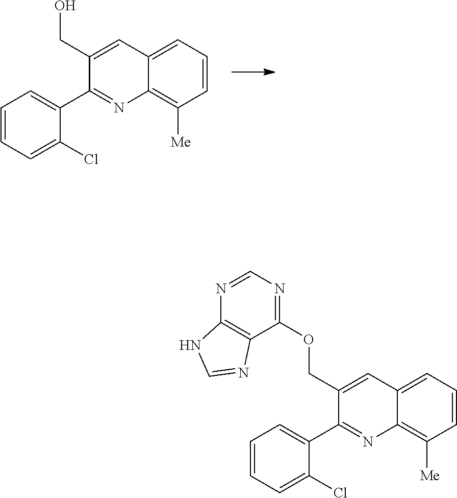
C1(CO)=CC2=CC=CC([Me])=C2N=C1C1=CC=CC=C1Cl.C1(COC2=NC=NC3=C2N=CN3)=CC2=CC=CC([Me])=C2N=C1C1=CC=CC=C1Cl
